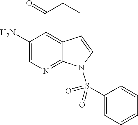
C1(N)=CN=C2C(=C1C(=O)CC)C=CN2S(C1=CC=CC=C1)(=O)=O
